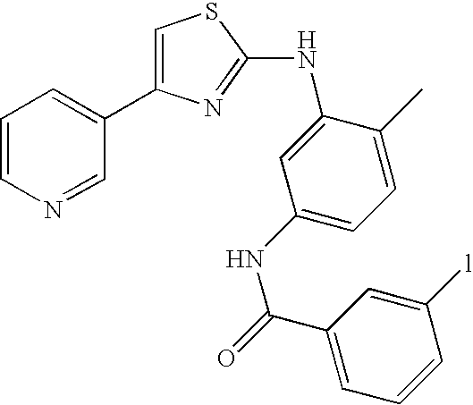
C1=CN=CC(C2=CSC(NC3=CC(NC(C4=CC=CC([l])=C4)=O)=CC=C3C)=N2)=C1
